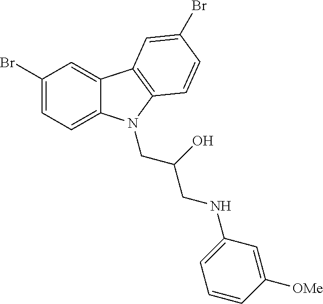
C1(Br)=CC=C2C(=C1)C1=C(N2CC(CNC2=CC=CC([OMe])=C2)O)C=CC(Br)=C1
